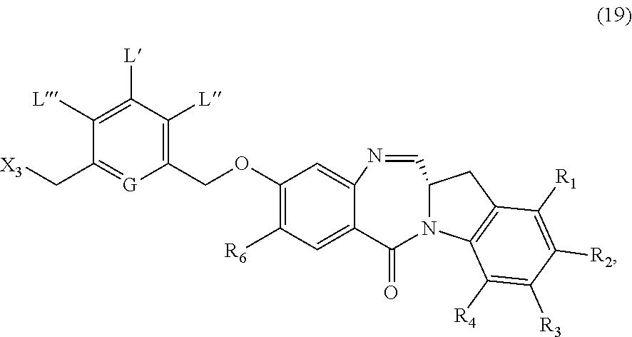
C1(OCC2=C([L])C([L])=C([L])C(C[X3])=[G]2)=C([R6])C=C2C(=C1)N=CC1N(C2=O)C2=C(C1)C([R1])=C([R2])C([R3])=C2[R4]
